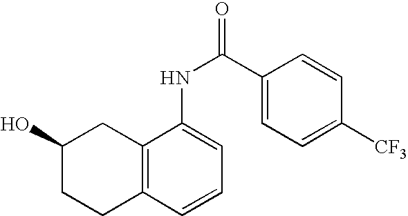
C12=C(C=CC=C1NC(C1=CC=C([CF3])C=C1)=O)CCC(O)C2
